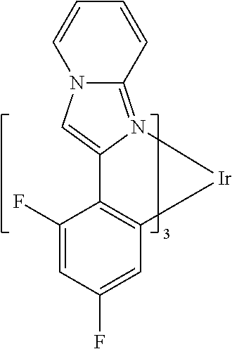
C12=CN3C(=N1[Ir]C1=C2C(F)=CC(F)=C1)C=CC=C3
